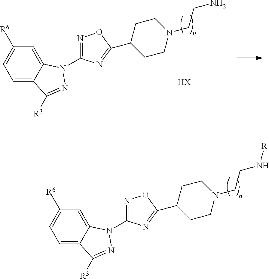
C1=C2C(=CC([R6])=C1)N(C1=NOC(C3CCN(CCN[R])CC3)=N1)N=C2[R3].C1=C2C(=CC([R6])=C1)N(C1=NOC(C3CCN(CCN)CC3)=N1)N=C2[R3].[HX]
